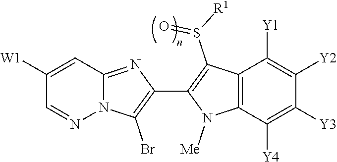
N12C(=NC(C3=C(S([R1])=O)C4=C(N3[Me])C([Y4])=C([Y3])C([Y2])=C4[Y1])=C1Br)C=C([W1])C=N2
